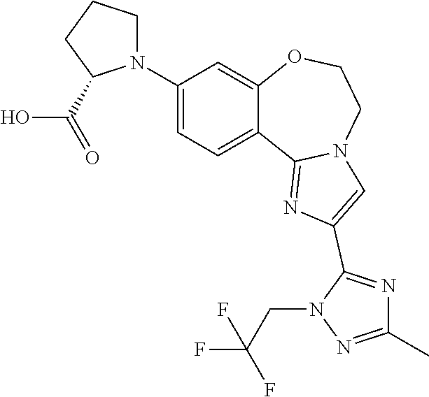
C1(N2CCCC2C(O)=O)=CC=C2C(=C1)OCCN1C2=NC(C2=NC(C)=NN2CC(F)(F)F)=C1
